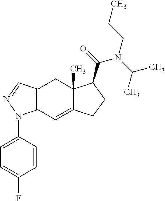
C12=C(C=C3C(C)(C1)C(C(=O)N(C(C)C)CCC)CC3)N(C1=CC=C(F)C=C1)N=C2
